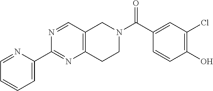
N1=CC2=C(N=C1C1=CC=CC=N1)CCN(C(C1=CC(Cl)=C(O)C=C1)=O)C2
